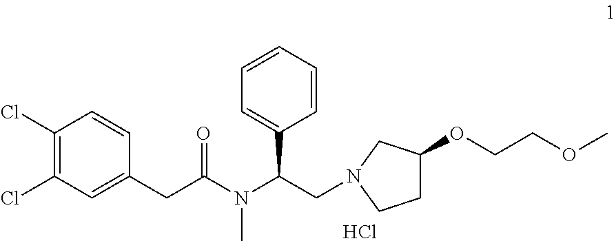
C1(Cl)=C(Cl)C=C(CC(N(C(CN2CC(OCCOC)CC2)C2=CC=CC=C2)C)=O)C=C1.Cl
